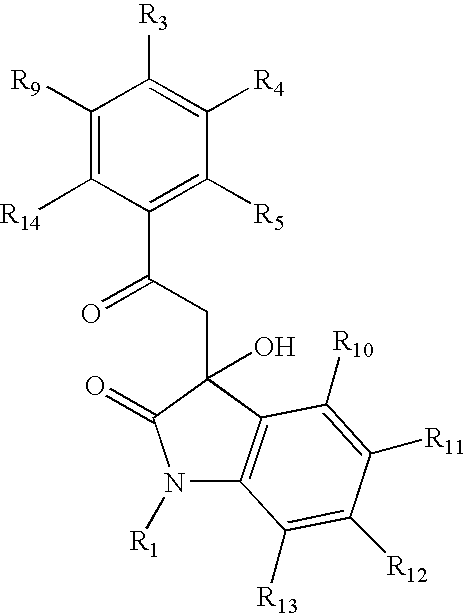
C1([R9])=C([R14])C(C(=O)CC2(O)C(=O)N([R1])C3=C2C([R10])=C([R11])C([R12])=C3[R13])=C([R5])C([R4])=C1[R3]
